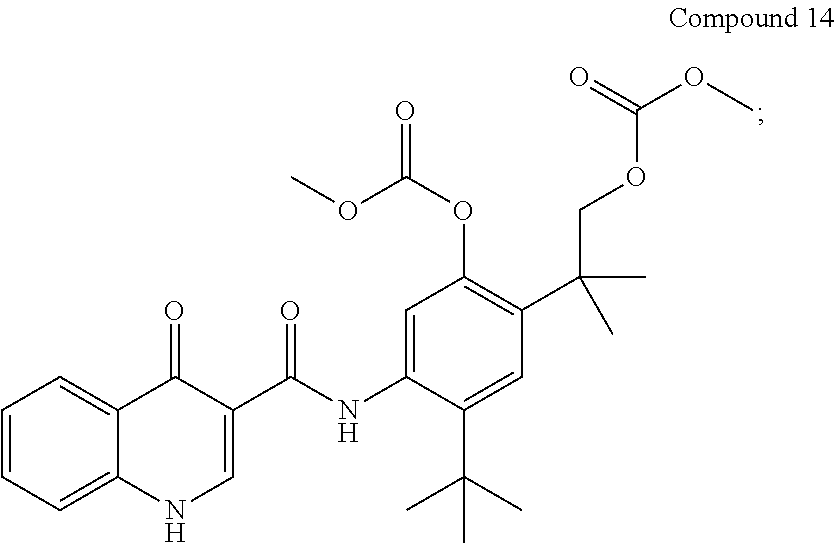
C1=CC=C2C(=C1)C(=O)C(C(NC1=CC(OC(OC)=O)=C(C(COC(OC)=O)(C)C)C=C1C(C)(C)C)=O)=CN2
